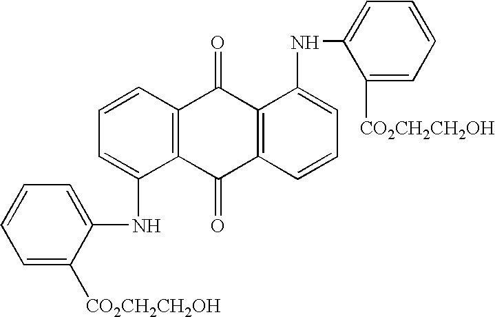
C1([CO2CH2CH2OH])=CC=CC=C1NC1=CC=CC2=C1C(=O)C1=C(C2=O)C(NC2=CC=CC=C2[CO2CH2CH2OH])=CC=C1
